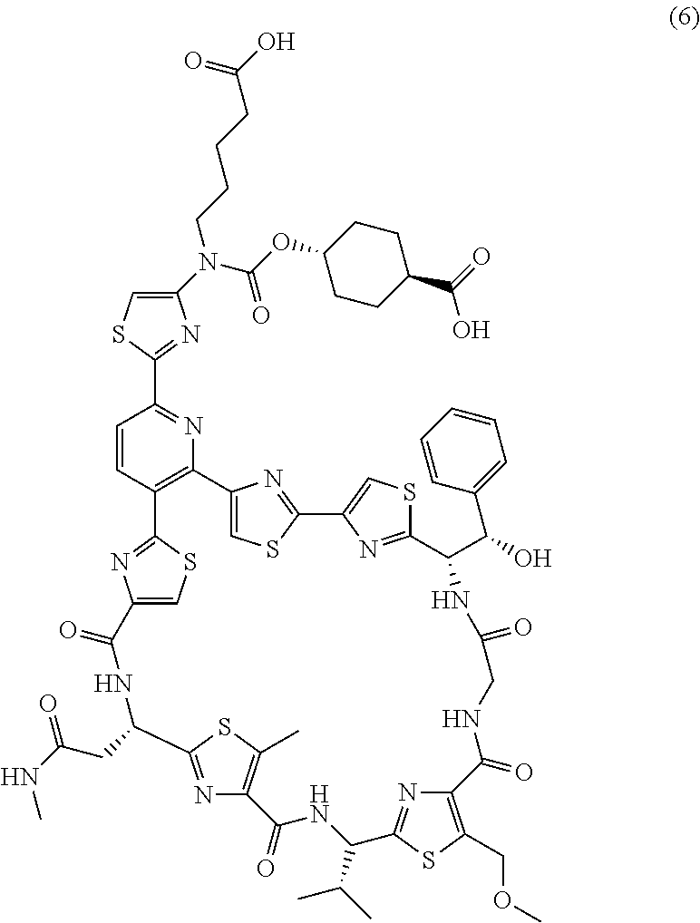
C12=CSC(=N1)C1=CSC(=N1)C(C(O)C1=CC=CC=C1)NC(=O)CNC(=O)C1=C(COC)SC(=N1)C(C(C)C)NC(=O)C1=C(C)SC(=N1)C(CC(NC)=O)NC(=O)C1=CSC(=N1)C1=C2N=C(C2=NC(N(C(OC3CCC(C(=O)O)CC3)=O)CCCCC(O)=O)=CS2)C=C1
